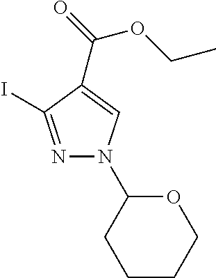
C1CCOC(N2N=C(I)C(C(=O)OCC)=C2)C1
